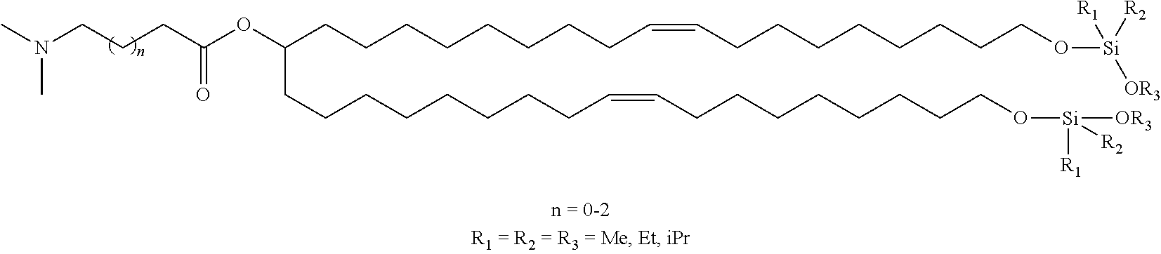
CN(CCCC(OC(CCCCCCCCC=CCCCCCCCCO[Si]([OR3])([R1])[R2])CCCCCCCCC=CCCCCCCCCO[Si]([OR3])([R1])[R2])=O)C
